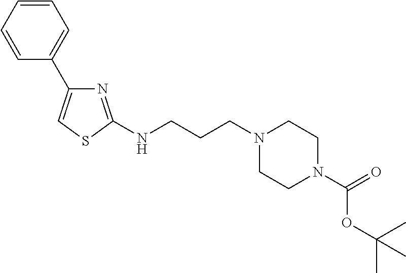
N(CCCN1CCN(C(OC(C)(C)C)=O)CC1)C1=NC(C2=CC=CC=C2)=CS1
